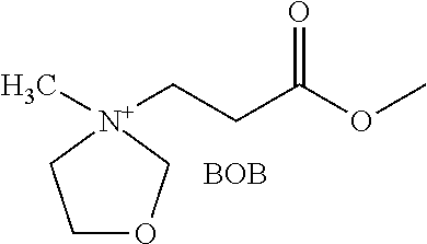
C1OC[N+](C)(CCC(OC)=O)C1.[BOB]
